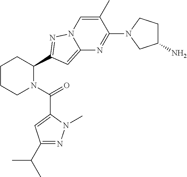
C1CCN(C(=O)C2=CC(C(C)C)=NN2C)C(C2=NN3C(=C2)N=C(N2CC(N)CC2)C(C)=C3)C1
